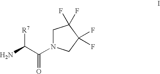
NC(C(N1CC(F)(F)C(F)(F)C1)=O)[R7]
